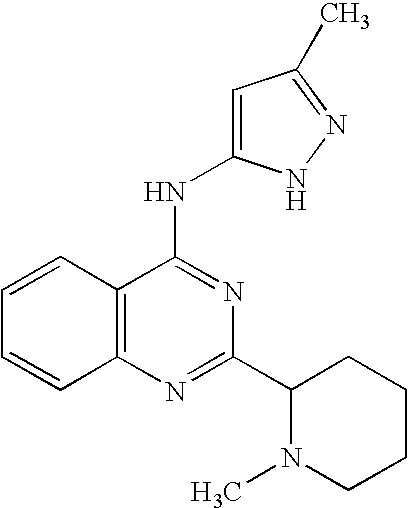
C12=C(N=C(C3N(C)CCCC3)N=C1NC1=CC(C)=NN1)C=CC=C2
